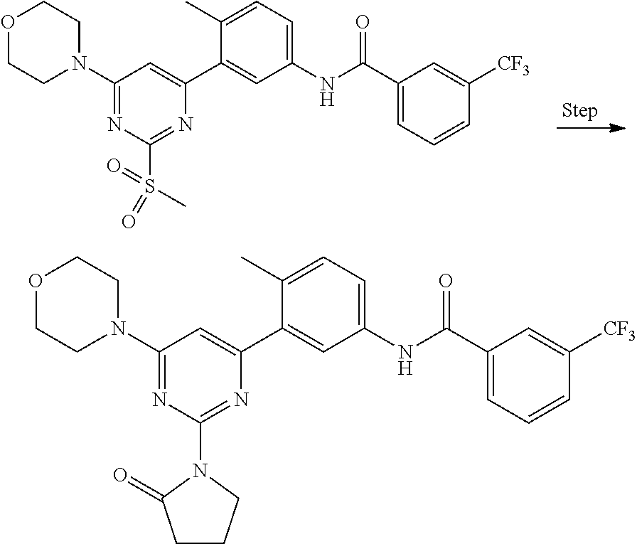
O1CCN(C2=NC(S(=O)(=O)C)=NC(C3=CC(NC(=O)C4=CC=CC([CF3])=C4)=CC=C3C)=C2)CC1.O1CCN(C2=NC(N3C(=O)CCC3)=NC(C3=CC(NC(=O)C4=CC=CC([CF3])=C4)=CC=C3C)=C2)CC1
